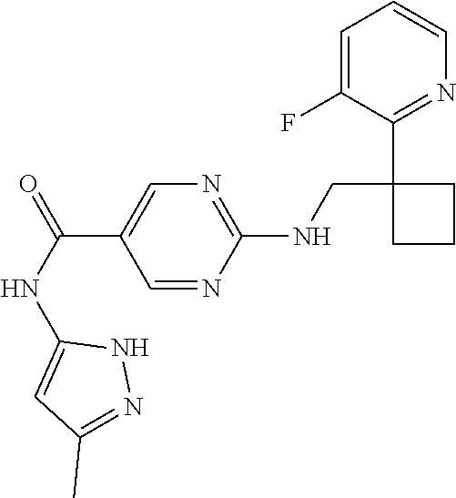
C(C1=CN=C(NCC2(C3=NC=CC=C3F)CCC2)N=C1)(NC1=CC(C)=NN1)=O
